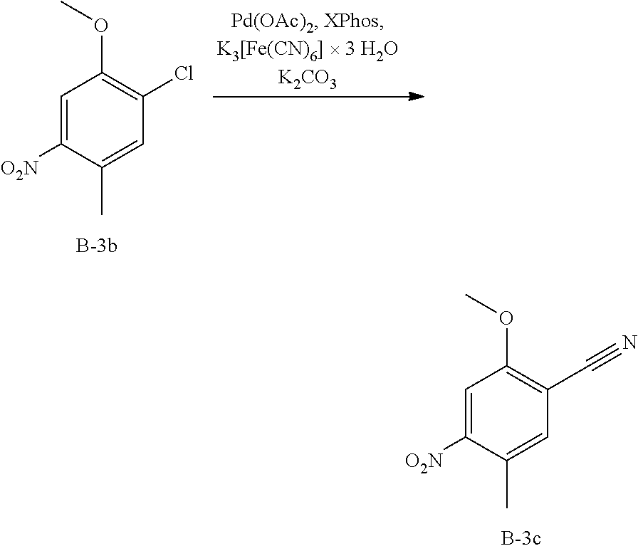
C1=C([O2N])C(C)=CC(Cl)=C1OC.C1=C([O2N])C(C)=CC(C#N)=C1OC
